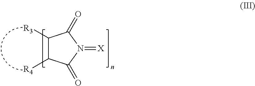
C1([R3])C([R4])C(=O)N(=[X])C1=O
